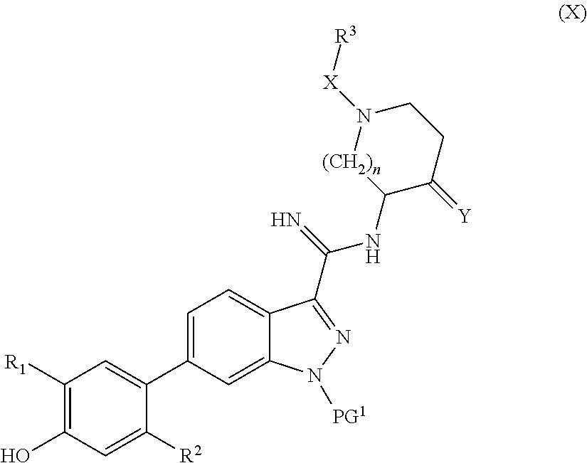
C1([R1])=C(O)C=C([R2])C(C2=CC=C3C(=C2)N([PG1])N=C3C(=N)NC2C(=[Y])CCN([X][R3])[(CH2)n]2)=C1
